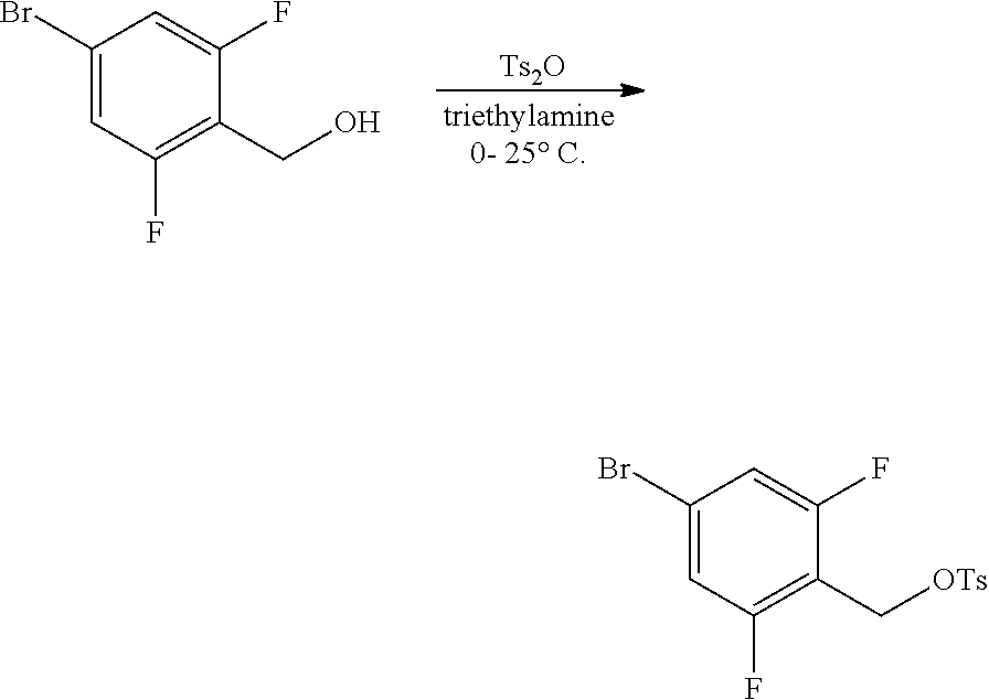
[Ts2O].C1(Br)=CC(F)=C(CO)C(F)=C1.C1(Br)=CC(F)=C(C[OTs])C(F)=C1
